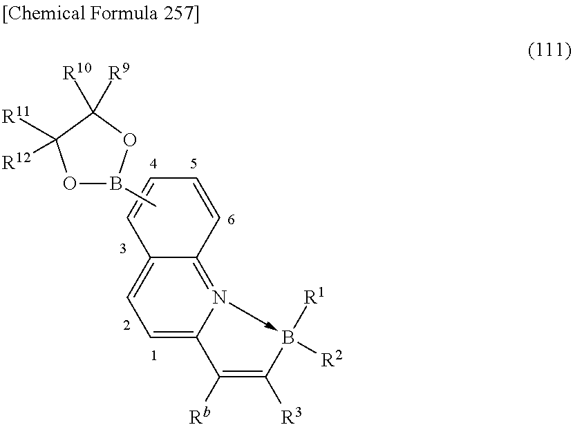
C12=CC=C3C([Rb])=C([R3])B([R2])([R1])-N3=C1C=CC=C2.CB1OC([R11])([R12])C([R10])([R9])O1
